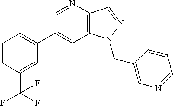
C1(C2=CC=CC(C(F)(F)F)=C2)=CC2=C(C=NN2CC2=CN=CC=C2)N=C1
